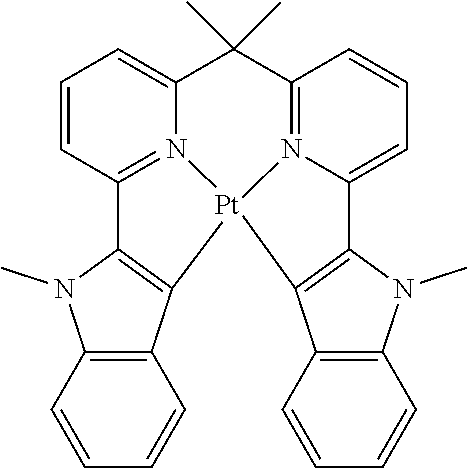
C1=CC2=N3C(=C1)C(C)(C)C1=N4C(=CC=C1)C1=C(C5=C(N1C)C=CC=C5)[Pt]34C1=C2N(C)C2=C1C=CC=C2
